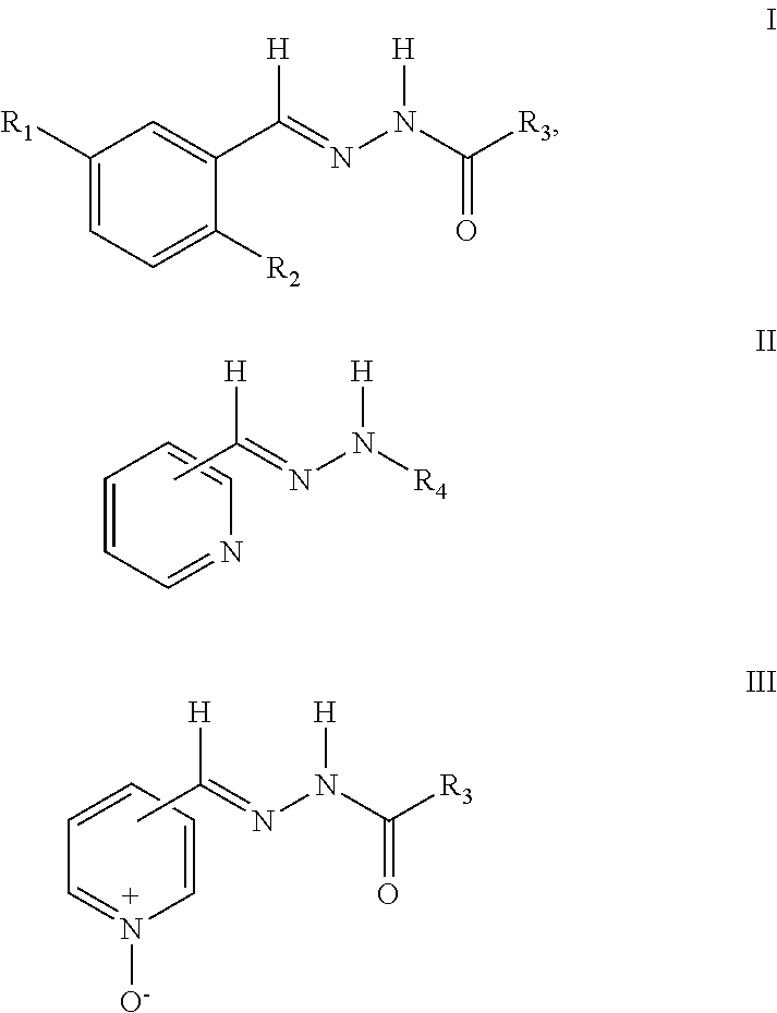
C1=CC=NC=C1.N(N([R4])[H])=C([H])C.C1=CC=CN([O-])=C1.N(N(C([R3])=O)[H])=C([H])C.C1([R1])=CC=C([R2])C(C(=NN(C([R3])=O)[H])[H])=C1
